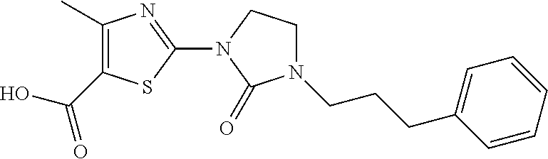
C1(C)=C(C(O)=O)SC(N2C(=O)N(CCCC3=CC=CC=C3)CC2)=N1
